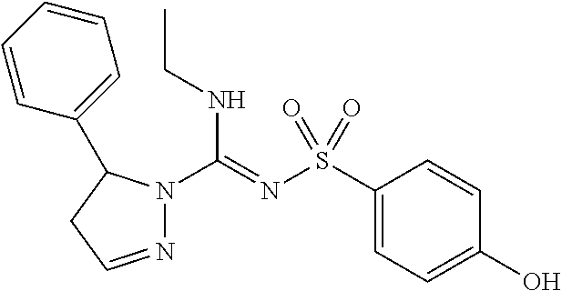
N1=CCC(C2=CC=CC=C2)N1C(=NS(C1=CC=C(O)C=C1)(=O)=O)NCC
